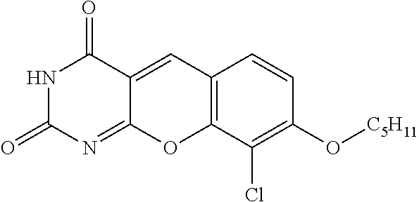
N1C(=O)N=C2C(=CC3=C(O2)C(Cl)=C(O[C5H11])C=C3)C1=O
